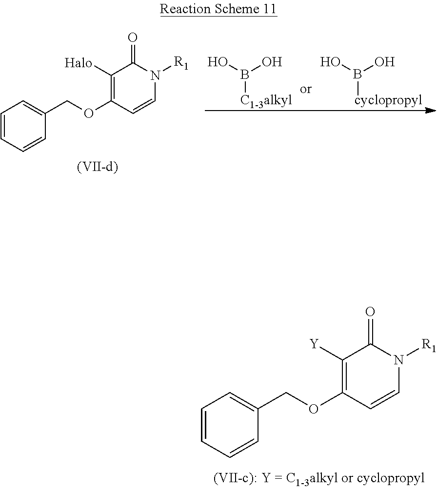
C1=CC=CC(COC2=C([Y])C(=O)N([R1])C=C2)=C1.C1=CC=CC(COC2=C([Halo])C(=O)N([R1])C=C2)=C1.B([C1-3alkyl])(O)O.B([cyclopropyl])(O)O
